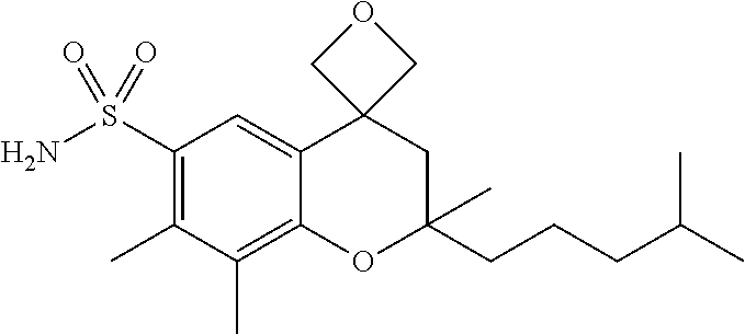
C1(S(N)(=O)=O)=C(C)C(C)=C2C(=C1)C1(CC(CCCC(C)C)(C)O2)COC1
